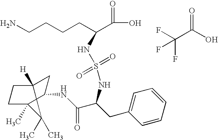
C(C(O)=O)(F)(F)F.NCCCCC(C(=O)O)NS(=O)(=O)NC(CC1=CC=CC=C1)C(=O)NC1CC2([H])CCC1(C)C2(C)C
